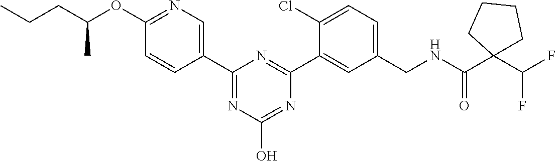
C1(C2=NC(O)=NC(C3=CC(CNC(C4(C(F)F)CCCC4)=O)=CC=C3Cl)=N2)=CN=C(OC(CCC)C)C=C1
